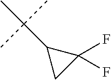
C(C)(C1CC1(F)F)(C)C
